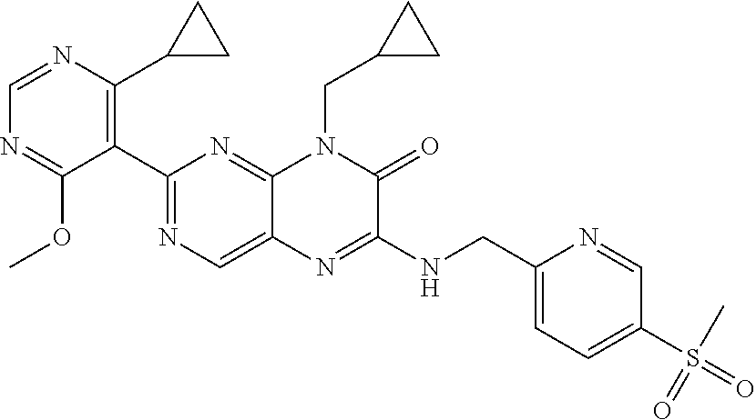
C1=NC(C2CC2)=C(C2=NC=C3C(=N2)N(CC2CC2)C(=O)C(NCC2=CC=C(S(C)(=O)=O)C=N2)=N3)C(OC)=N1
